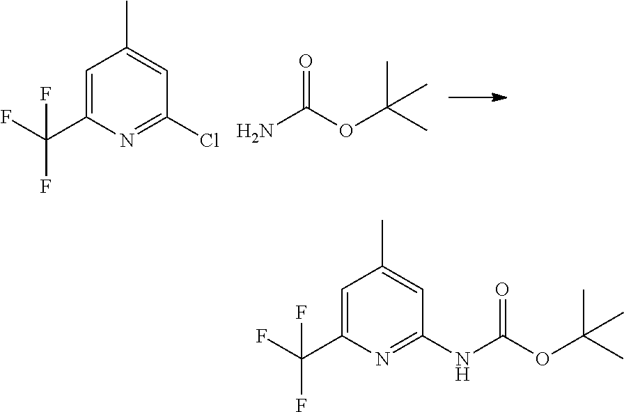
C1=C(C(F)(F)F)N=C(Cl)C=C1C.NC(OC(C)(C)C)=O.C1=C(C(F)(F)F)N=C(NC(OC(C)(C)C)=O)C=C1C
